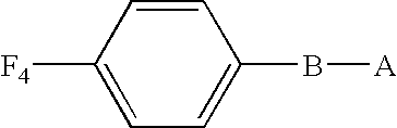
C1([F4])=CC=C(B[A])C=C1
